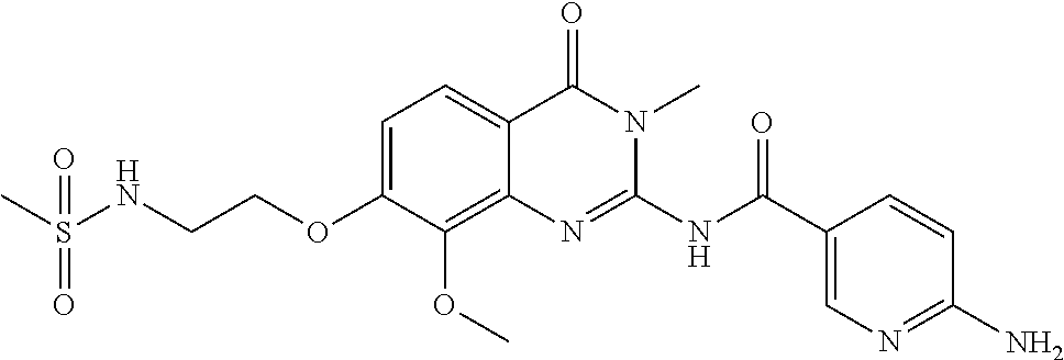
C1=C(OCCNS(C)(=O)=O)C(OC)=C2C(=C1)C(=O)N(C)C(NC(C1=CN=C(N)C=C1)=O)=N2
